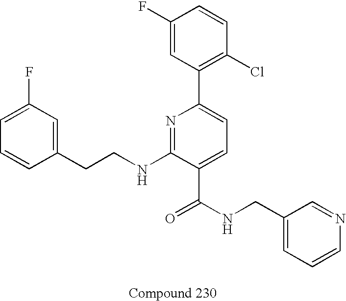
C1=CC(CCNC2=NC(C3=C(Cl)C=CC(F)=C3)=CC=C2C(NCC2=CC=CN=C2)=O)=CC(F)=C1
